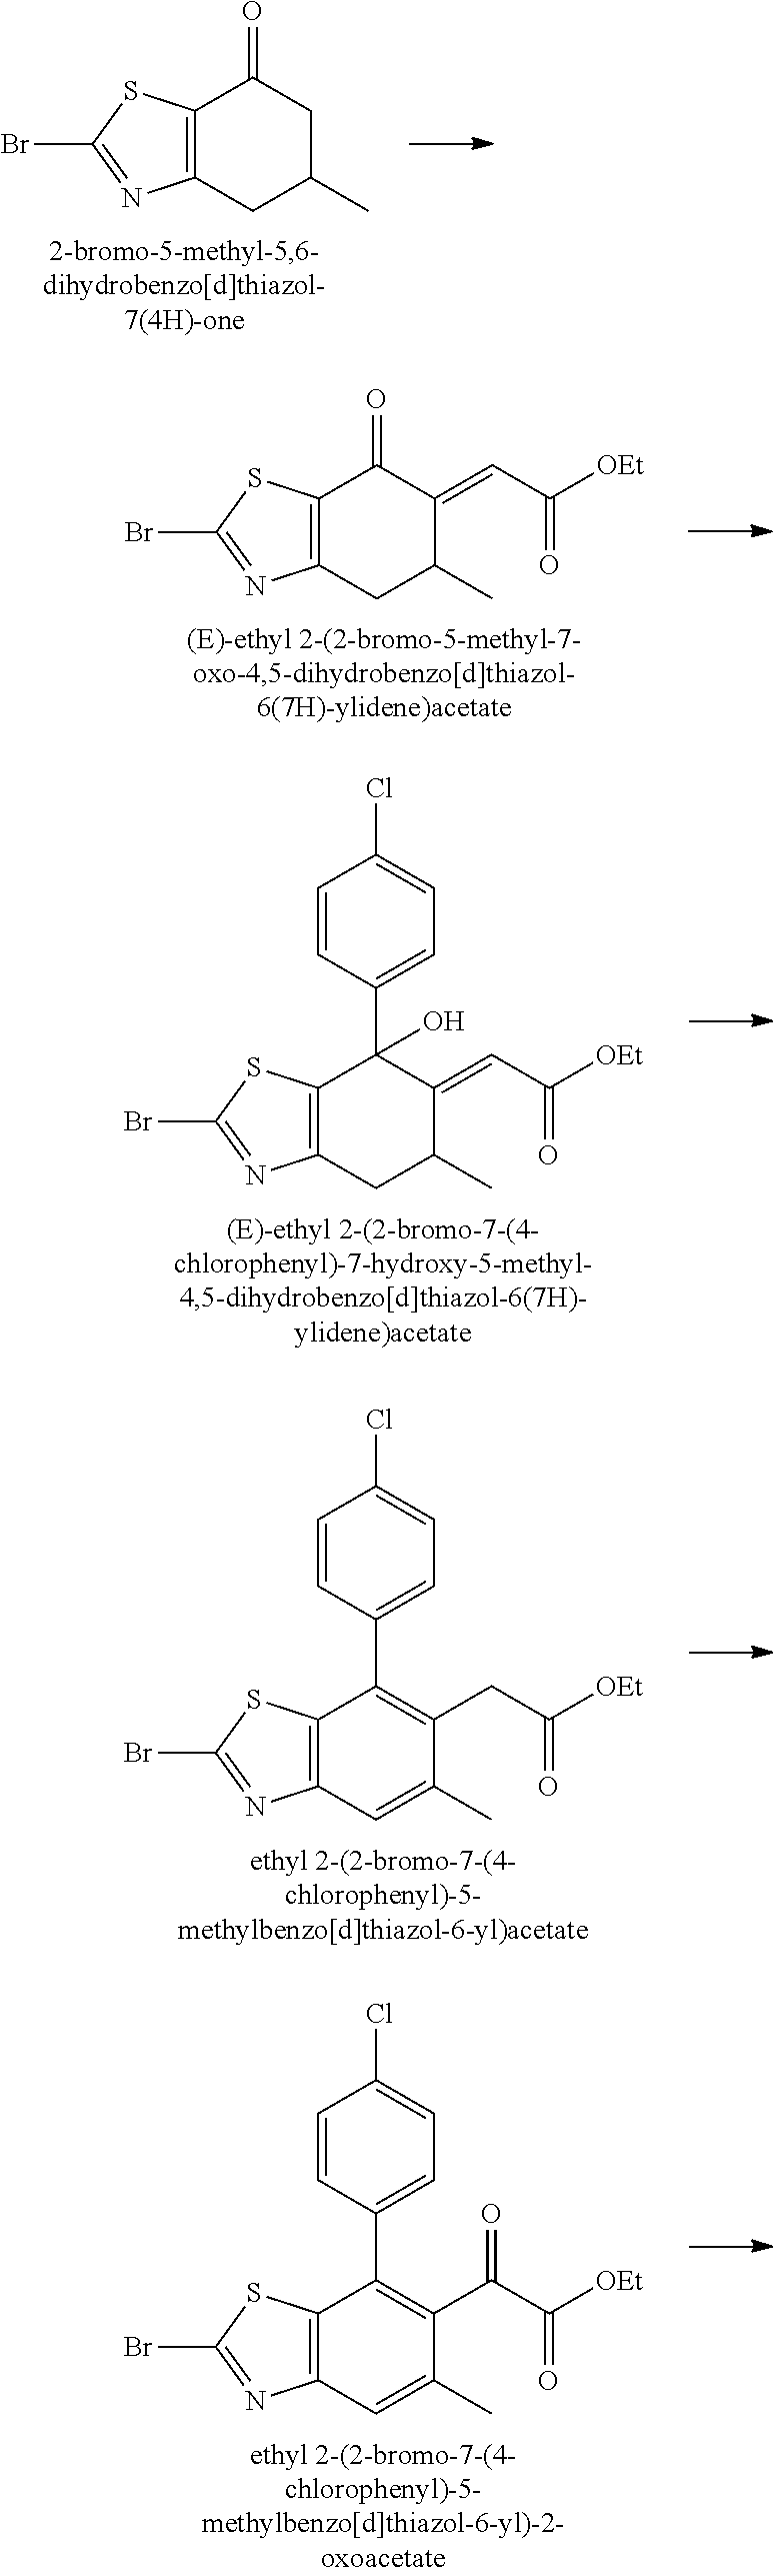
C12=C(CC(C)CC1=O)N=C(Br)S2.C12=C(CC(C)C(=CC(=O)[OEt])C1=O)N=C(Br)S2.C12=C(CC(C)C(=CC(=O)[OEt])C1(C1=CC=C(Cl)C=C1)O)N=C(Br)S2.C12=C(C=C(C)C(CC(=O)[OEt])=C1C1=CC=C(Cl)C=C1)N=C(Br)S2.C12=C(C=C(C)C(C(C(=O)[OEt])=O)=C1C1=CC=C(Cl)C=C1)N=C(Br)S2
